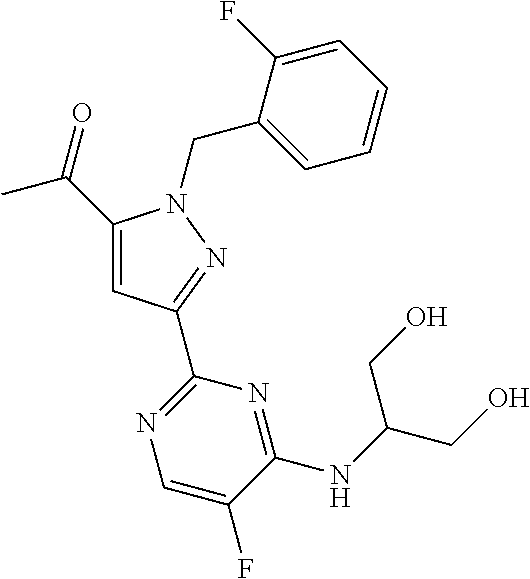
C1(C(C)=O)=CC(C2=NC=C(F)C(NC(CO)CO)=N2)=NN1CC1=CC=CC=C1F
